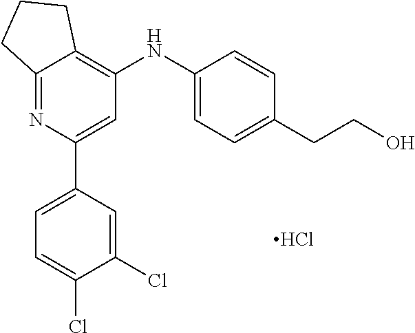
C12=NC(C3=CC=C(Cl)C(Cl)=C3)=CC(NC3=CC=C(CCO)C=C3)=C1CCC2.Cl
